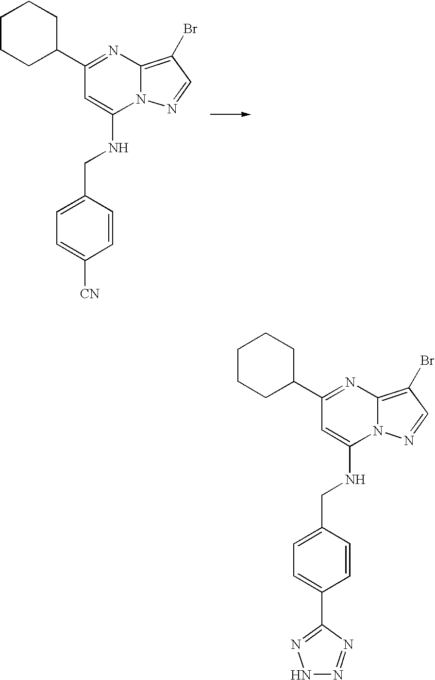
C12=C(Br)C=NN1C(NCC1=CC=C(C3=NNN=N3)C=C1)=CC(C1CCCCC1)=N2.C12=C(Br)C=NN1C(NCC1=CC=C([CN])C=C1)=CC(C1CCCCC1)=N2
